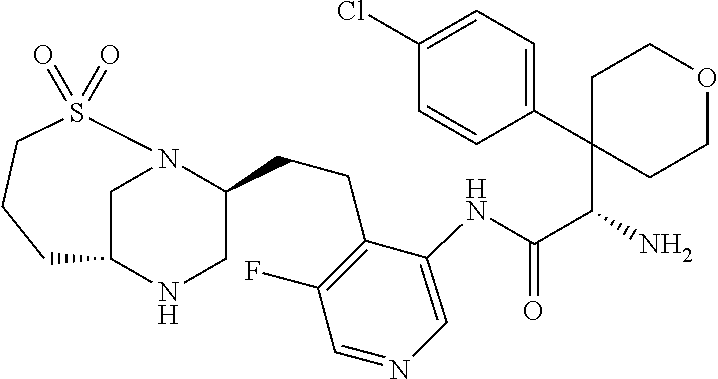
C1N2C(CCC3=C(F)C=NC=C3NC(C(N)C3(C4=CC=C(Cl)C=C4)CCOCC3)=O)CNC1CCCS2(=O)=O
